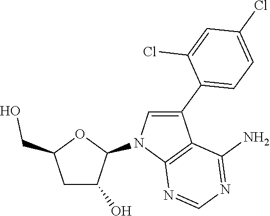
C1C(O)C(N2C3=C(C(C4=CC=C(Cl)C=C4Cl)=C2)C(N)=NC=N3)OC1CO
